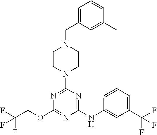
C1CN(CC2=CC=CC(C)=C2)CCN1C1=NC(OCC(F)(F)F)=NC(NC2=CC(C(F)(F)F)=CC=C2)=N1
